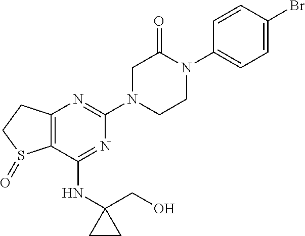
C12=C(C(NC3(CO)CC3)=NC(N3CCN(C4=CC=C(Br)C=C4)C(=O)C3)=N1)S(=O)CC2
